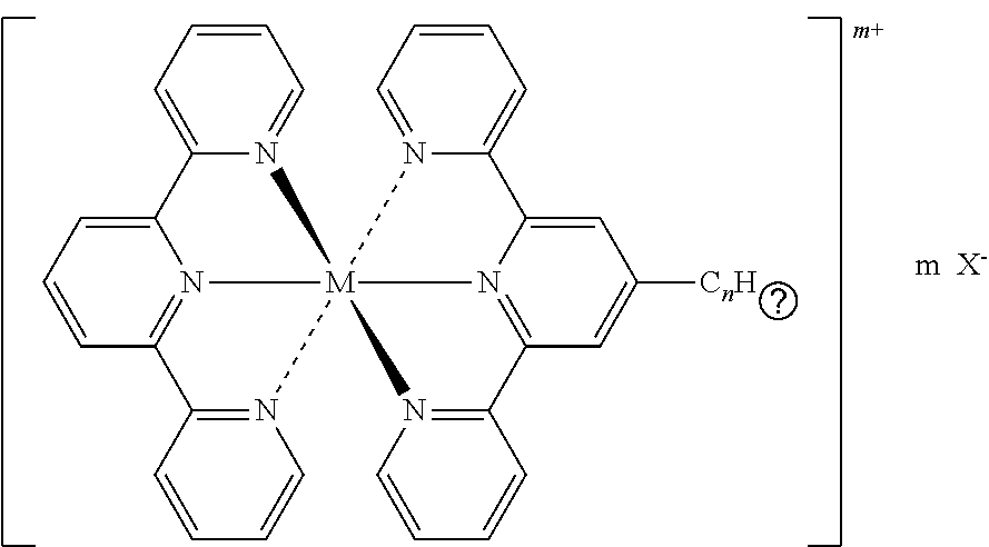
C1=CC=N2C(=C1)C1=CC([CnH])=CC3=N1[M]214(N2=CC=CC=C2C2=CC=CC(=N21)C1=N4C=CC=C1)N1=C3C=CC=C1
